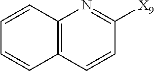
C1=CC2=C(C=C1)C=CC([X9])=N2
